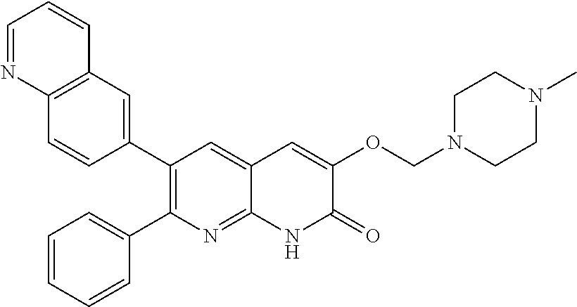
C12=C(C=C(C3=C(C4=CC=CC=C4)N=C4C(=C3)C=C(OCN3CCN(C)CC3)C(=O)N4)C=C1)C=CC=N2
